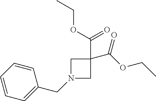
C1(C(OCC)=O)(C(OCC)=O)CN(CC2=CC=CC=C2)C1
